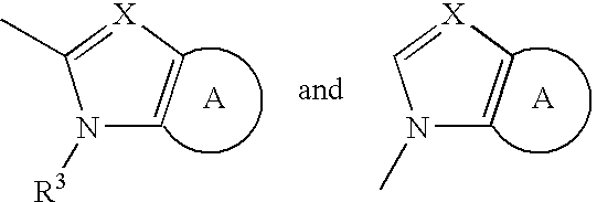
N1([R3])C=C[X]=C1C.N1(C)C=C[X]=C1
